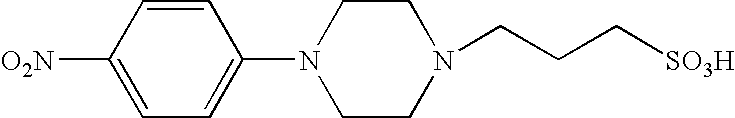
C1=C([O2N])C=CC(N2CCN(CCC[SO3H])CC2)=C1
